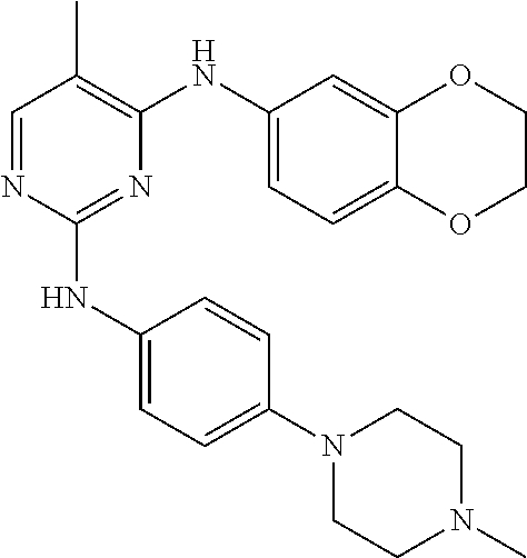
N1=C(NC2=CC=C(N3CCN(C)CC3)C=C2)N=CC(C)=C1NC1=CC=C2C(=C1)OCCO2
